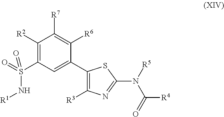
C1([R2])=C(S(=O)(=O)N[R1])C=C(C2=C([R3])N=C(N(C([R4])=O)[R5])S2)C([R6])=C1[R7]
